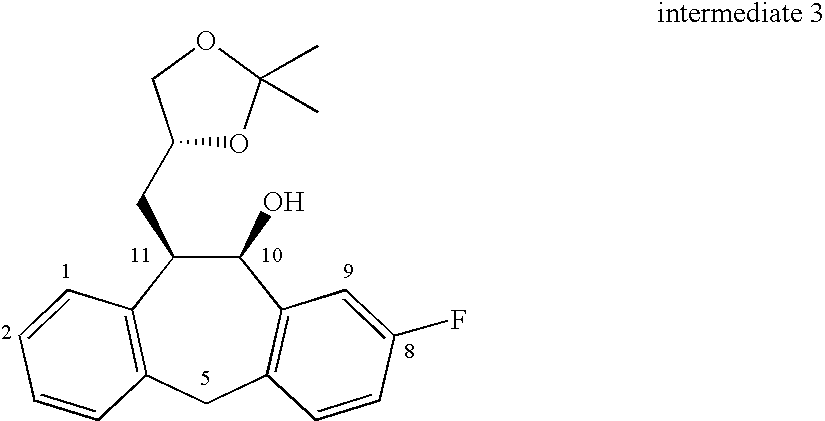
C1(O)C(CC2OC(C)(C)OC2)C2=C(CC3=C1C=C(F)C=C3)C=CC=C2
